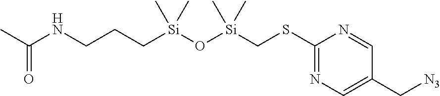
C1(SC[Si](O[Si](CCCNC(C)=O)(C)C)(C)C)=NC=C(C[N3])C=N1
